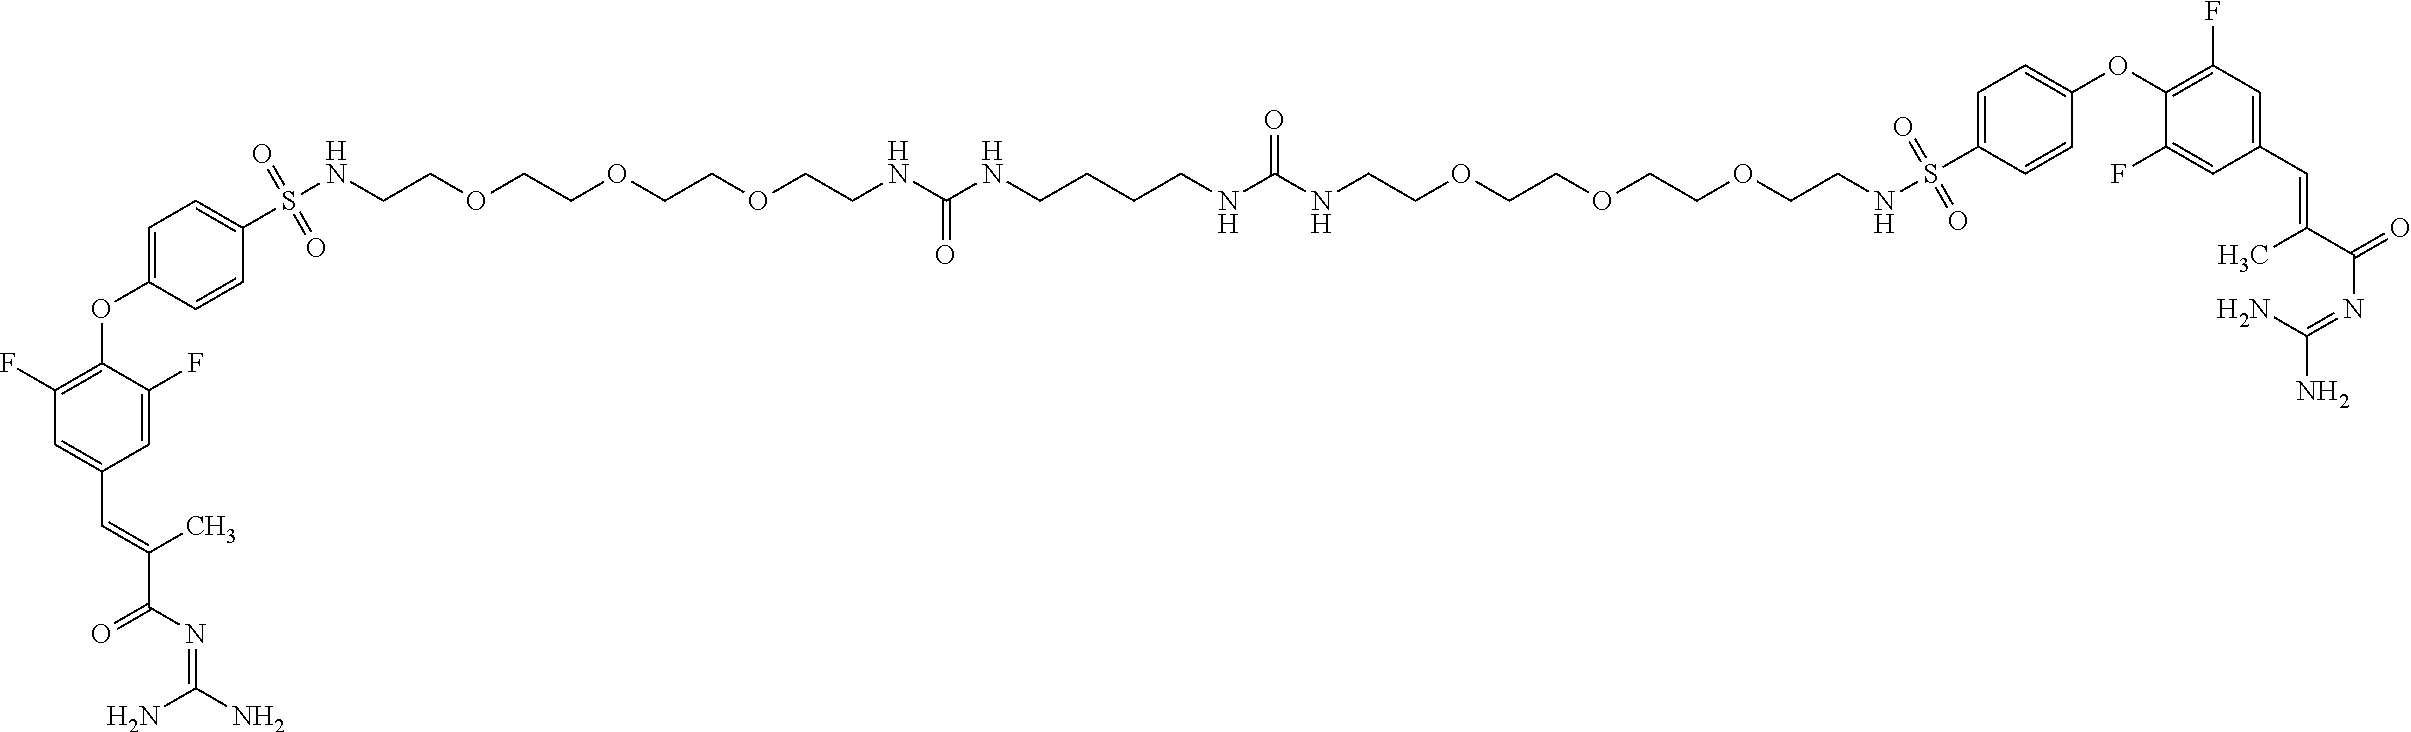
C1(F)=C(OC2=CC=C(S(NCCOCCOCCOCCNC(NCCCCNC(NCCOCCOCCOCCNS(C3=CC=C(OC4=C(F)C=C(C=C(C(=O)N=C(N)N)C)C=C4F)C=C3)(=O)=O)=O)=O)(=O)=O)C=C2)C(F)=CC(C=C(C(N=C(N)N)=O)C)=C1
